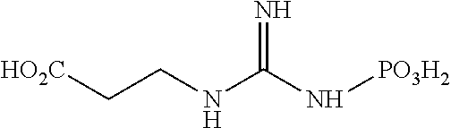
[HO2C]CCNC(N[PO3H2])=N
